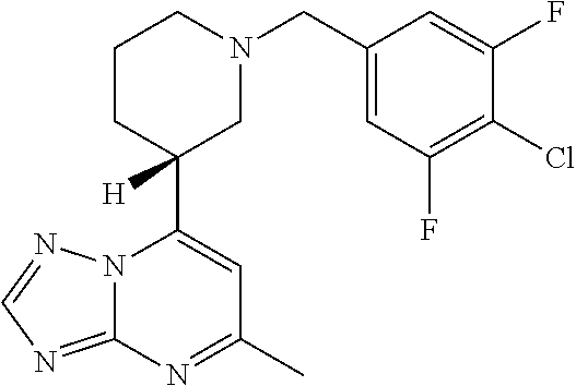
N12C(=NC=N1)N=C(C)C=C2C1([H])CN(CC2=CC(F)=C(Cl)C(F)=C2)CCC1
